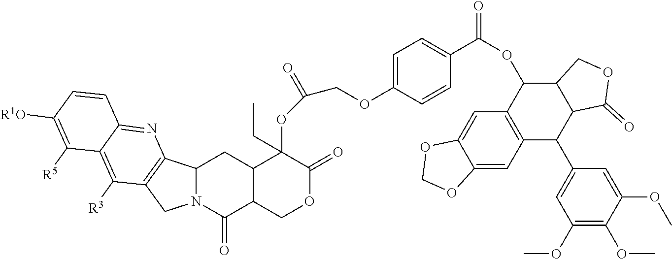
C12N(C(=O)C3C(C1)C(OC(COC1=CC=C(C(OC4C5=C(C(C6=CC(OC)=C(OC)C(OC)=C6)C6C4COC6=O)C=C4C(=C5)OCO4)=O)C=C1)=O)(CC)C(=O)OC3)CC1=C2N=C2C(=C1[R3])C([R5])=C([R1O])C=C2
